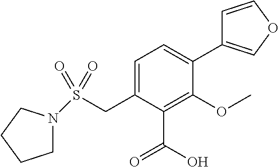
N1(S(CC2=CC=C(C3=COC=C3)C(OC)=C2C(O)=O)(=O)=O)CCCC1
